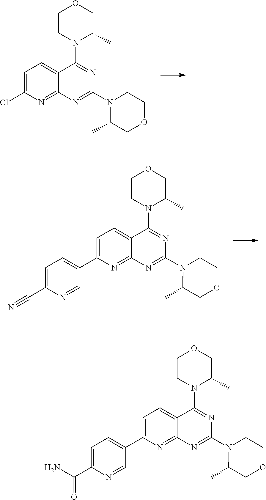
C1CN(C2=NC(N3C(C)COCC3)=NC3=NC(C4=CC=C(C#N)N=C4)=CC=C23)C(C)CO1.C1CN(C2=NC(N3C(C)COCC3)=NC3=NC(Cl)=CC=C23)C(C)CO1.C1CN(C2=NC(N3C(C)COCC3)=NC3=NC(C4=CC=C(C(N)=O)N=C4)=CC=C23)C(C)CO1
